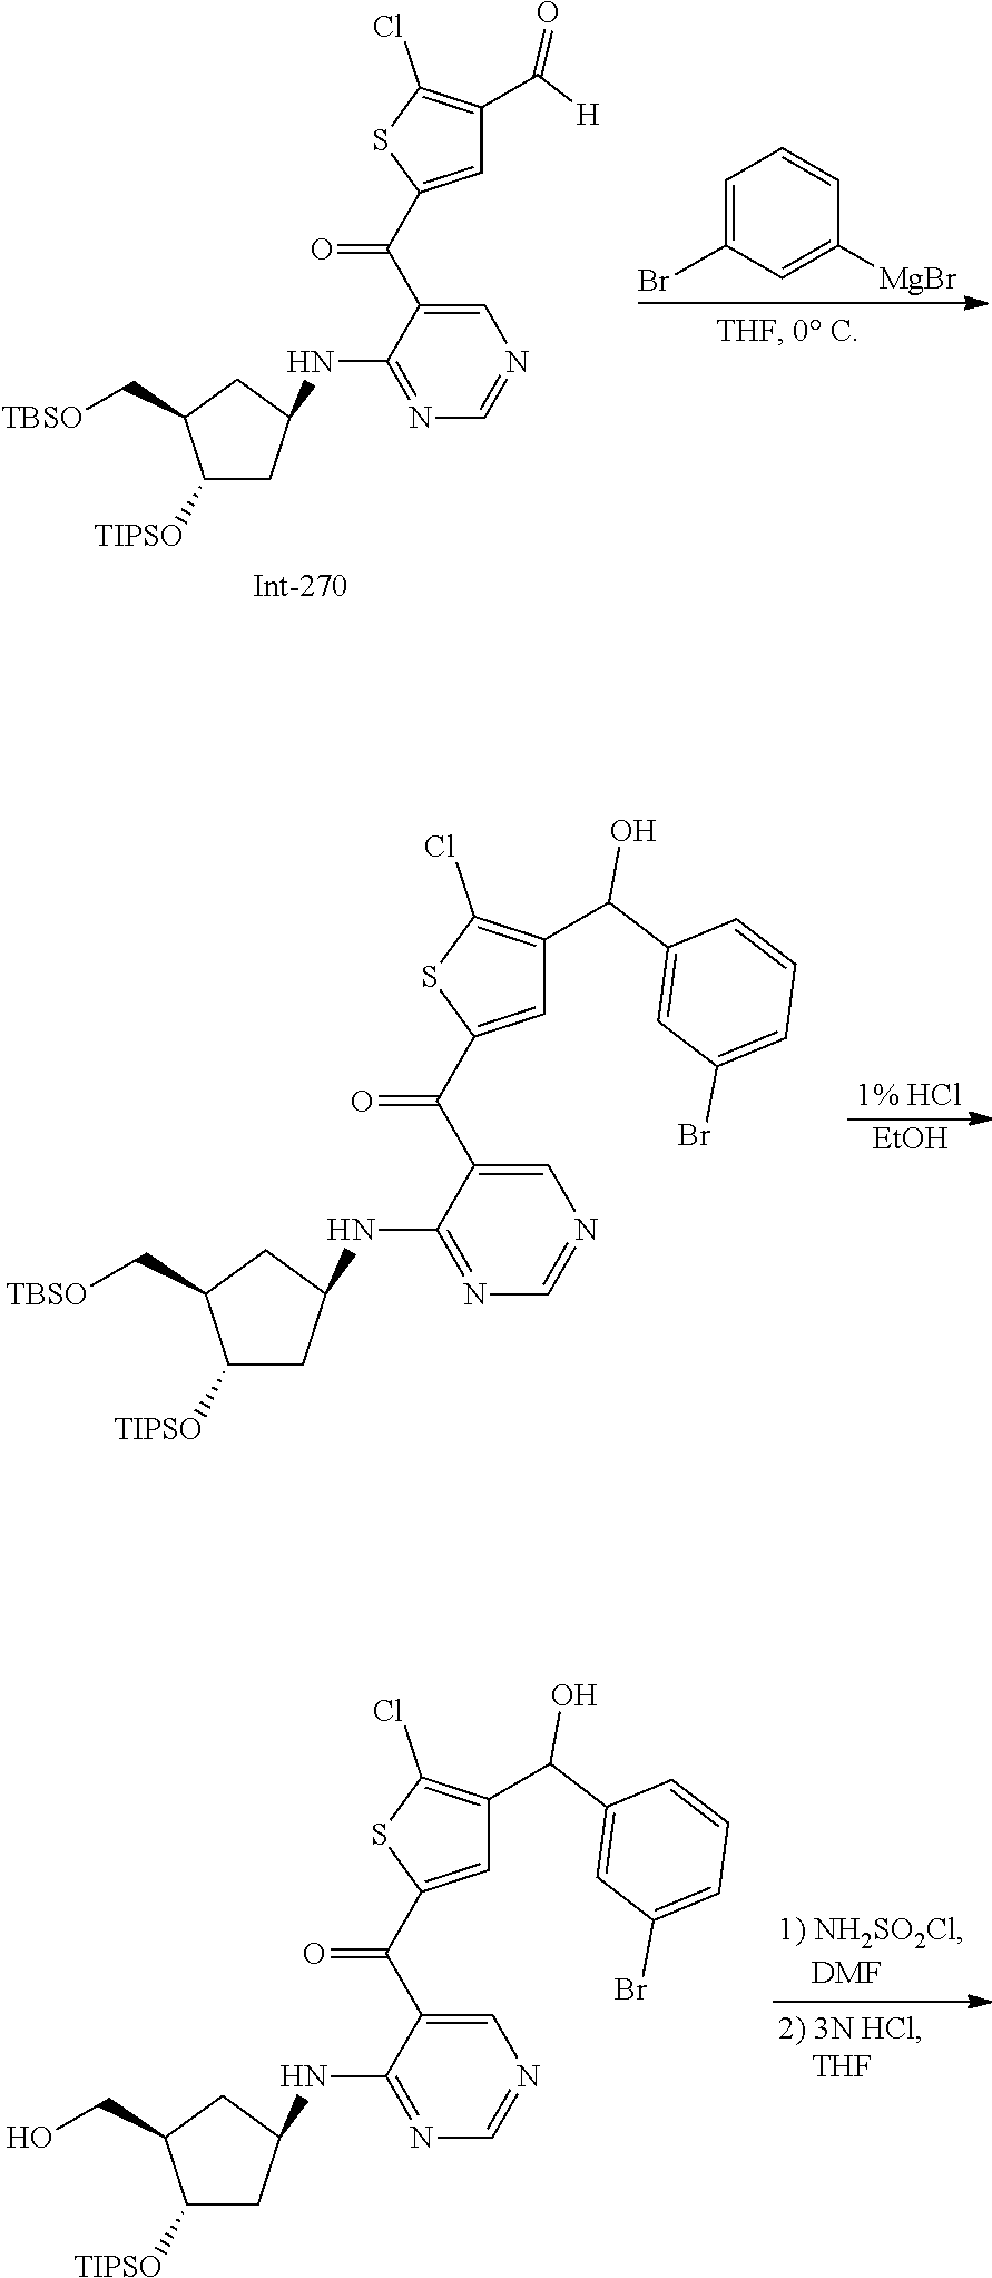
C1=C(Br)C=C([MgBr])C=C1.C1=C(C(C2=CC(C(=O)[H])=C(Cl)S2)=O)C(NC2CC([TIPSO])C(C[TBSO])C2)=NC=N1.[EtOH].C1=C(C(C2=CC(C(O)C3=CC(Br)=CC=C3)=C(Cl)S2)=O)C(NC2CC([TIPSO])C(C[TBSO])C2)=NC=N1.C1=C(C(C2=CC(C(O)C3=CC(Br)=CC=C3)=C(Cl)S2)=O)C(NC2CC([TIPSO])C(CO)C2)=NC=N1
